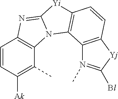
C1=CC([Ak])=C(C)C2=C1N=C1N2C2=C([Yi]1)C=CC1=C2N(C)=C([Bl])[Yj]1
